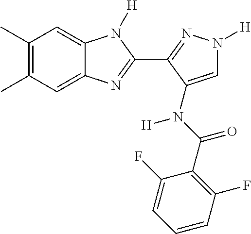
C1(C)=C(C)C=C2C(=C1)N([H])C(C1=NN([H])C=C1N([H])C(=O)C1=C(F)C=CC=C1F)=N2
